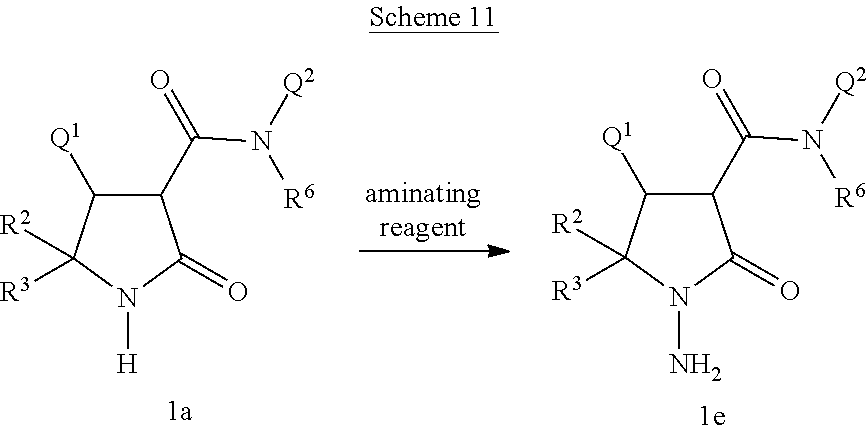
C1([Q1])C(C(N([R6])[Q2])=O)C(=O)N([H])C1([R3])[R2].C1([Q1])C(C(N([R6])[Q2])=O)C(=O)N(N)C1([R3])[R2]
